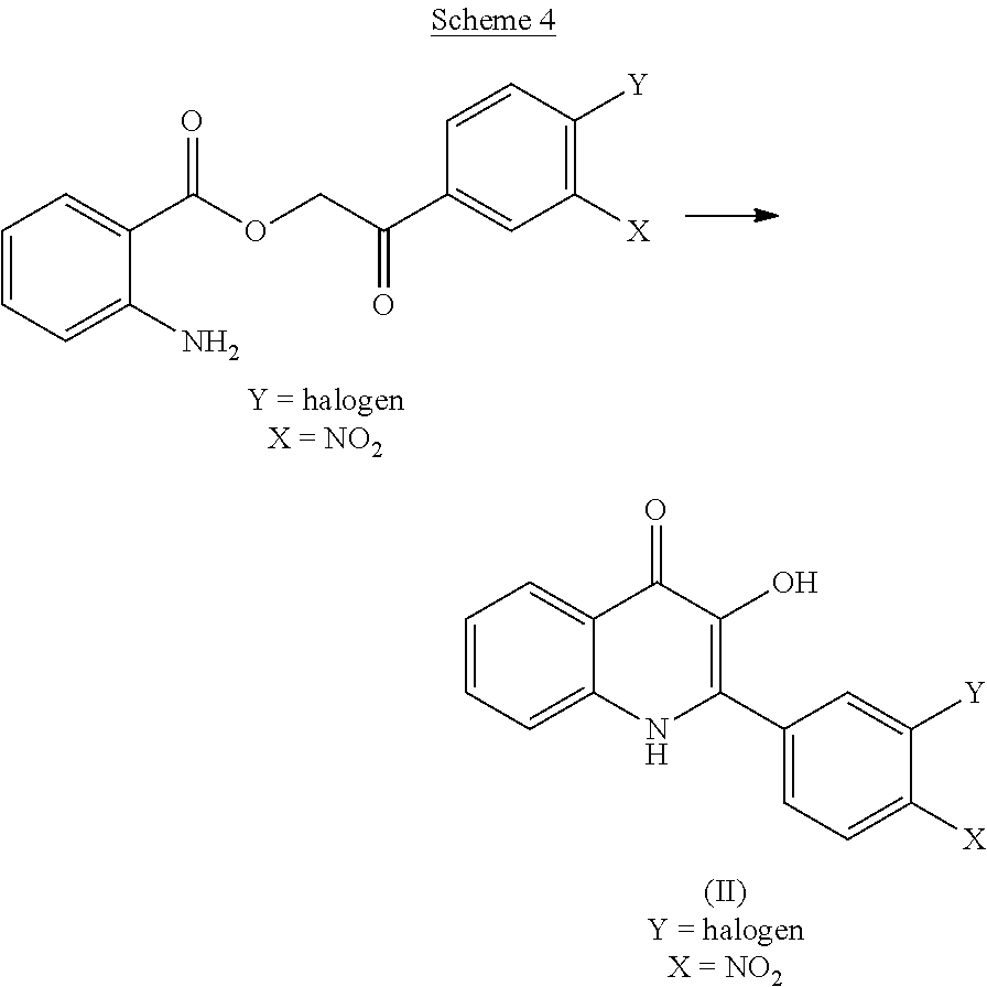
C1=CC=C(N)C(C(OCC(C2=CC([X])=C([Y])C=C2)=O)=O)=C1.C1=CC=C2C(=C1)C(=O)C(O)=C(C1=CC=C([X])C([Y])=C1)N2
